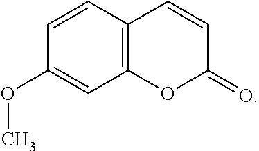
C12=C(C=CC(OC)=C1)C=CC(=O)O2
